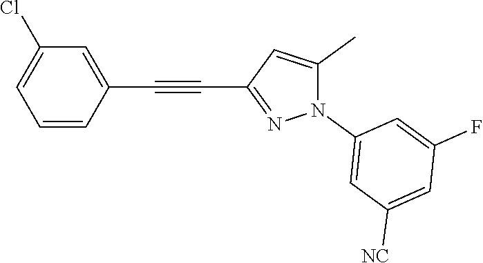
C1=CC(C#CC2=NN(C3=CC([NC])=CC(F)=C3)C(C)=C2)=CC(Cl)=C1
